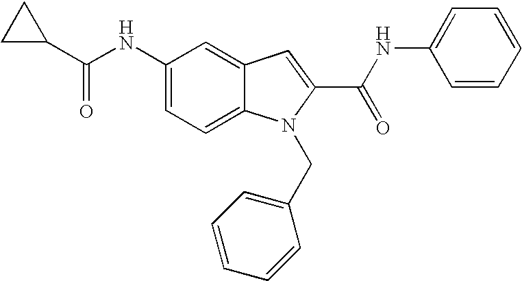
C1(C(NC2=CC=C3C(=C2)C=C(C(NC2=CC=CC=C2)=O)N3CC2=CC=CC=C2)=O)CC1
